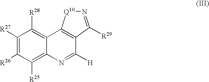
C1([R27])=C([R26])C([R25])=C2C(=C1[R28])C1=C(C([H])=N2)C([R29])=N[Q10]1
